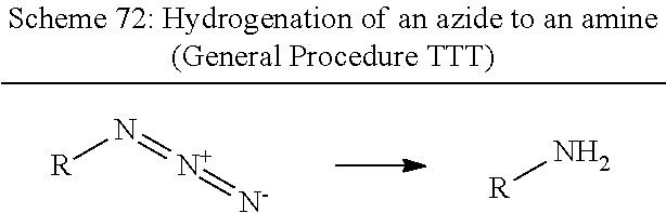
[R]N=[N+]=[N-].[R]N
